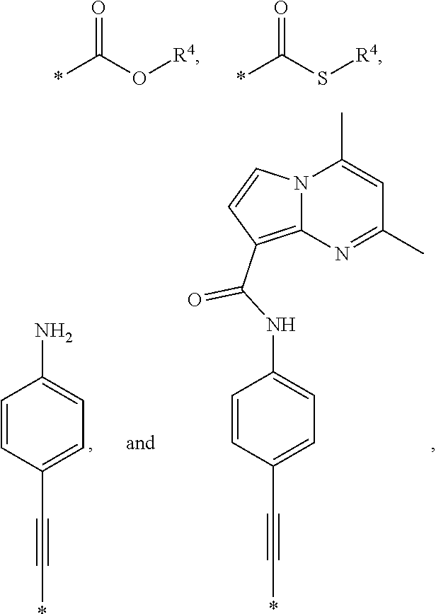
*C(O[R4])=O.*C(S[R4])=O.C1=CC(C#C*)=CC=C1N.C1=CC(C#C*)=CC=C1NC(C1=C2N(C(C)=CC(C)=N2)C=C1)=O
